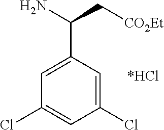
C1=C(C(N)C[CO2Et])C=C(Cl)C=C1Cl
